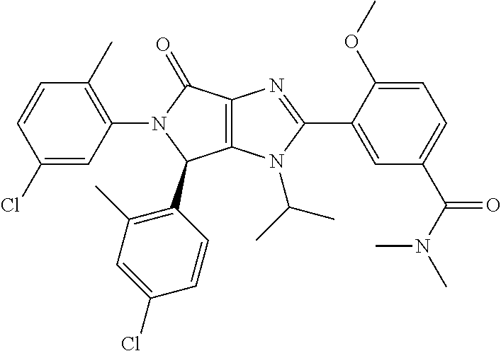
C12=C(N(C(C)C)C(C3=CC(C(N(C)C)=O)=CC=C3OC)=N1)C(C1=C(C)C=C(Cl)C=C1)N(C1=C(C)C=CC(Cl)=C1)C2=O
